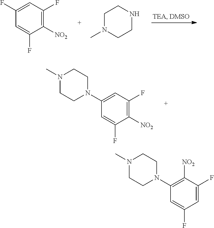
N1(C)CCN(C2=CC(F)=C([NO2])C(F)=C2)CC1.N1(C)CCN(C2=C([NO2])C(F)=CC(F)=C2)CC1.C1(F)=CC(F)=C([NO2])C(F)=C1.C1N(C)CCNC1
